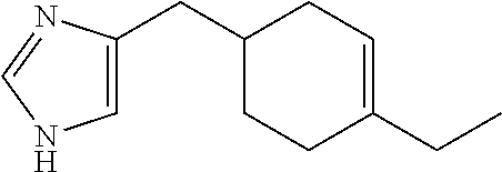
C1=C(CC2CCC(CC)=CC2)N=CN1
